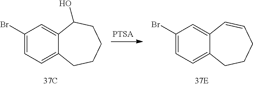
C1(Br)=CC=C2C(=C1)C=CCCC2.C1(Br)=CC=C2C(=C1)C(O)CCCC2.[PTSA]
